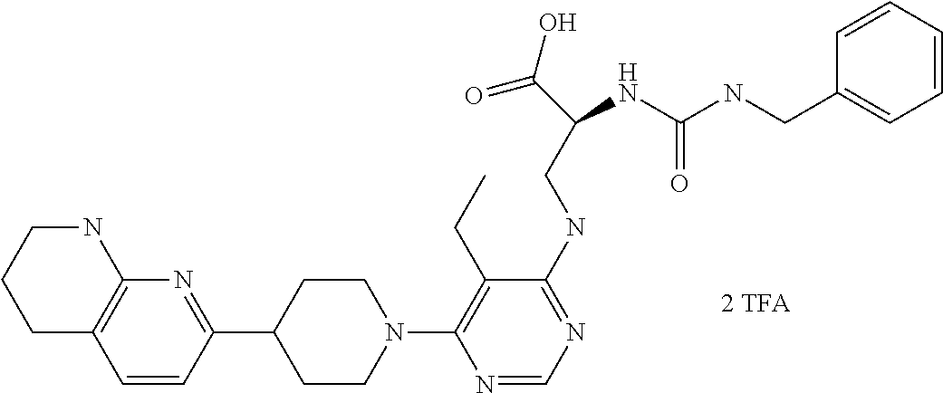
N1(C2=C(CC)C(NCC(C(=O)O)NC(NCC3=CC=CC=C3)=O)=NC=N2)CCC(C2=NC3=C(C=C2)CCCN3)CC1
